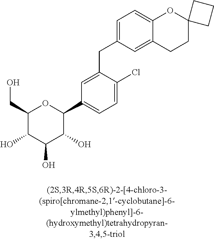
C1(CO)C(O)C(O)C(O)C(C2=CC=C(Cl)C(CC3=CC=C4C(=C3)CCC3(O4)CCC3)=C2)O1
